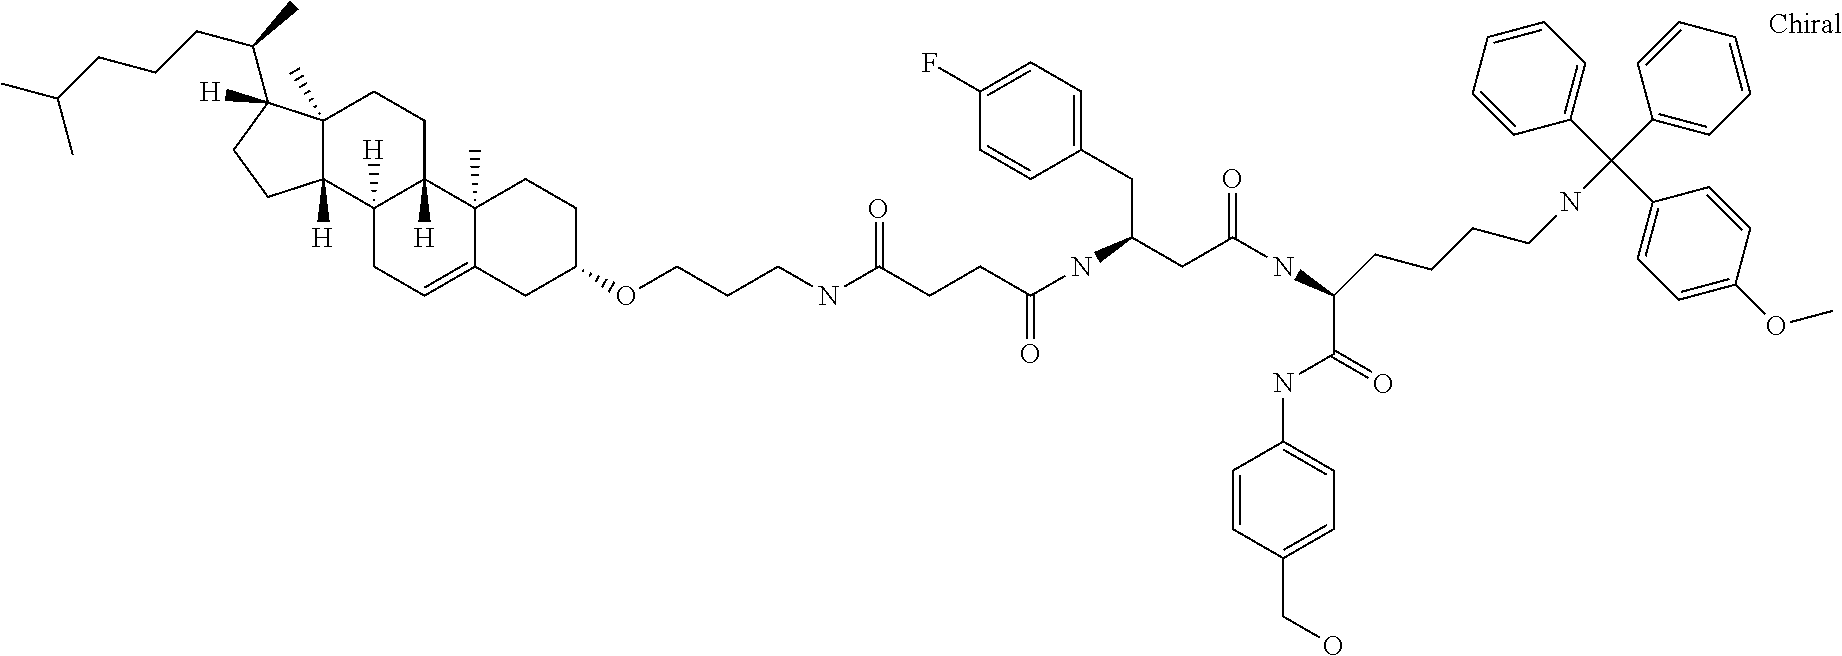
O(CCCNC(CCC(NC(CC1=CC=C(F)C=C1)CC(NC(CCCCNC(C1=CC=CC=C1)(C1=CC=CC=C1)C1=CC=C(OC)C=C1)C(=O)NC1=CC=C(CO)C=C1)=O)=O)=O)C1CC2=CCC3([H])C([H])(C2(C)CC1)CCC1(C)C3([H])CCC1(C(CCCC(C)C)C)[H]
